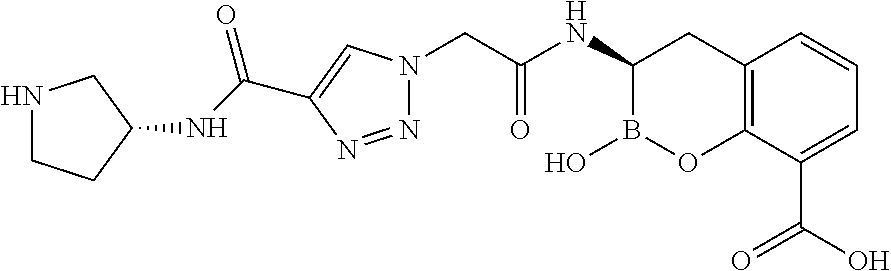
N1=NC(C(NC2CNCC2)=O)=CN1CC(NC1B(O)OC2=C(C1)C=CC=C2C(O)=O)=O
